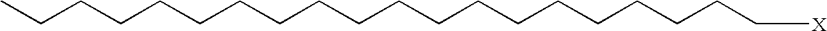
C(CCCCCCCCCCCCCCCCCC[X])C
